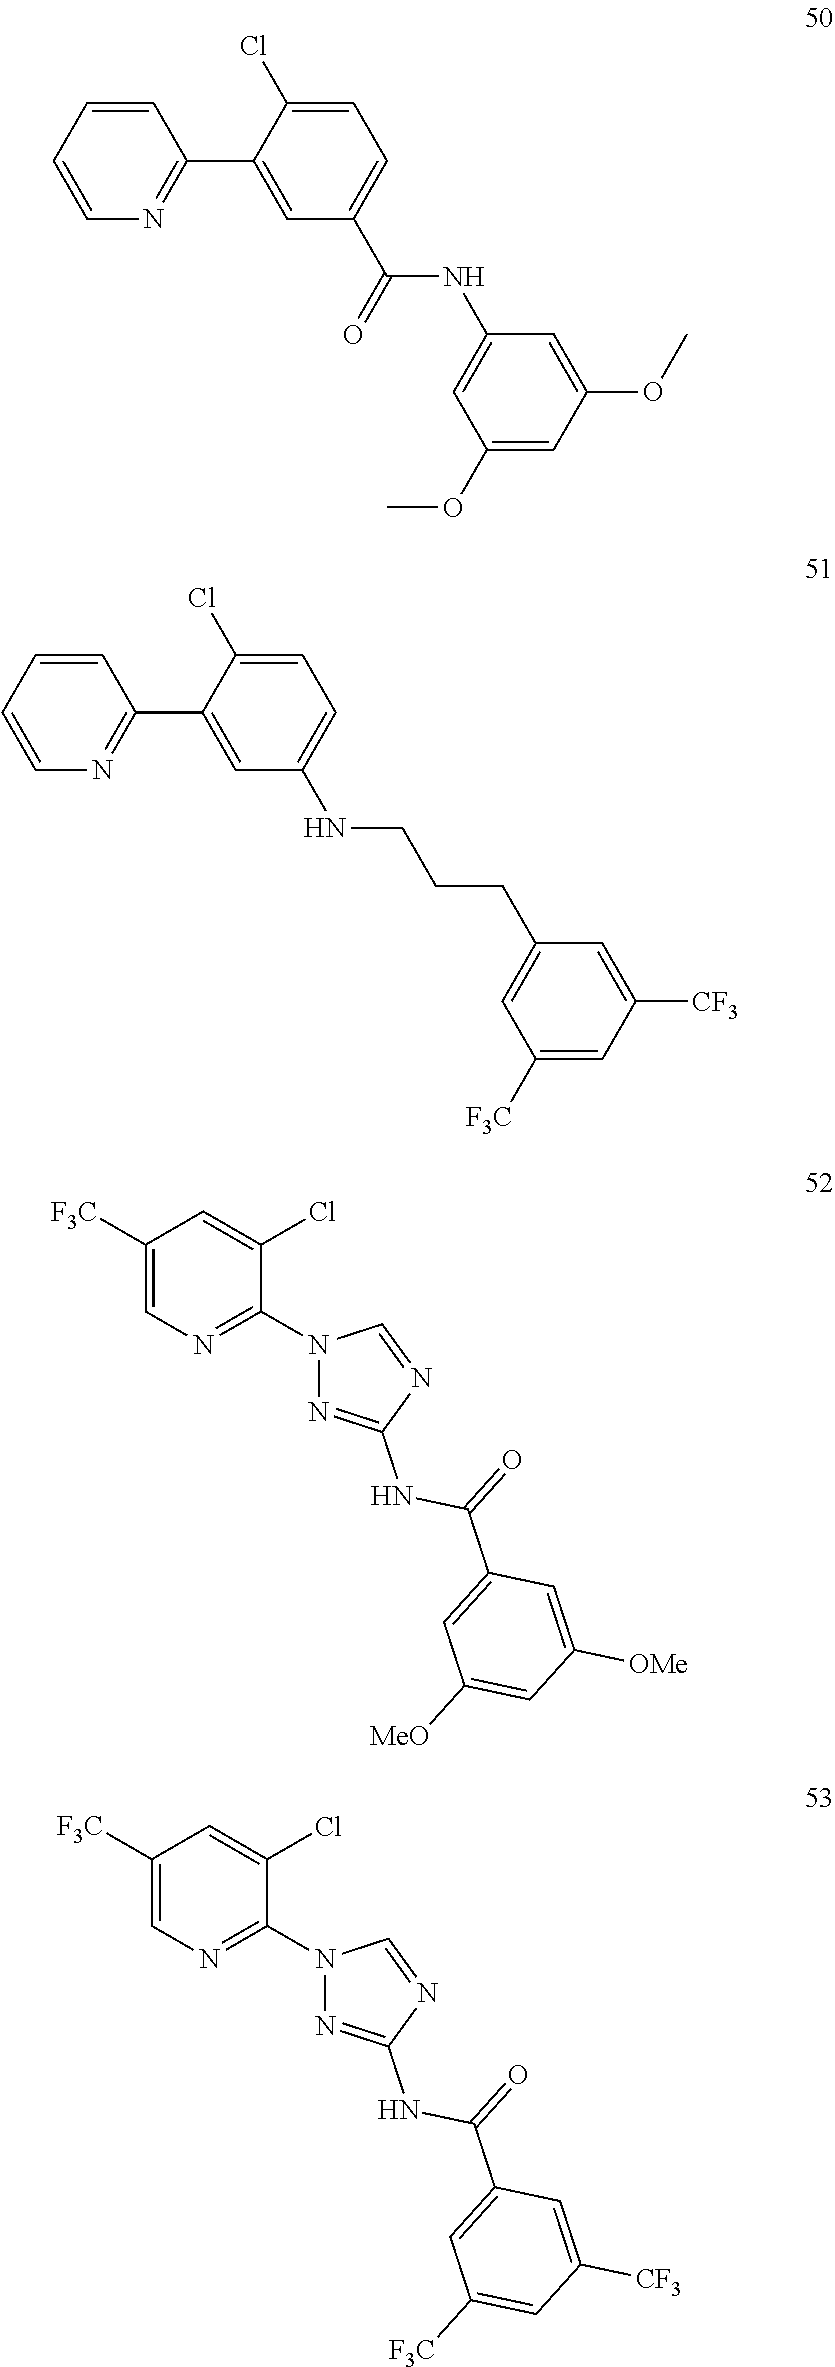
C1(C2=CC(C(NC3=CC(OC)=CC(OC)=C3)=O)=CC=C2Cl)=NC=CC=C1.C1(C2=CC(NCCCC3=CC([F3C])=CC([CF3])=C3)=CC=C2Cl)=NC=CC=C1.C1([F3C])=CN=C(N2N=C(NC(=O)C3=CC([MeO])=CC([OMe])=C3)N=C2)C(Cl)=C1.C1([F3C])=CN=C(N2N=C(NC(=O)C3=CC([F3C])=CC([CF3])=C3)N=C2)C(Cl)=C1
